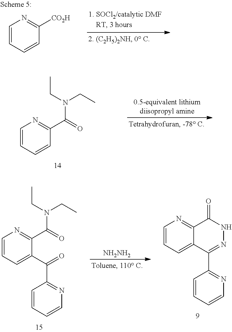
C1=CC=CC(C(=O)N(CC)CC)=N1.C1=CC=CN=C1C(=O)C1=CC=CN=C1C(=O)N(CC)CC.[NH2NH2].C1=CC=CN=C1C1=NNC(=O)C2=NC=CC=C12.C1=CC=CC([CO2H])=N1
